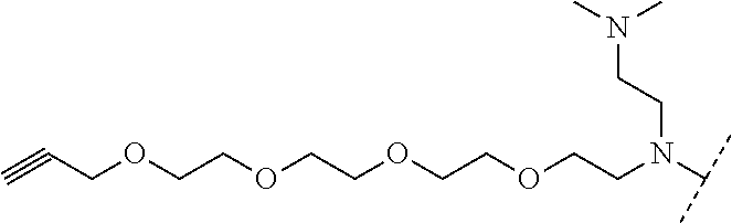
C#CCOCCOCCOCCOCCN(C(C)C)CCN(C)C
